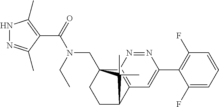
C1(C(=O)N(CC)CC23CCC(C4=C2N=NC(C2=C(F)C=CC=C2F)=C4)C3(C)C)=C(C)NN=C1C
